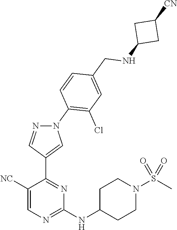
C1(NC2CCN(S(C)(=O)=O)CC2)=NC=C([NC])C(C2=CN(C3=C(Cl)C=C(CNC4CC([CN])C4)C=C3)N=C2)=N1
